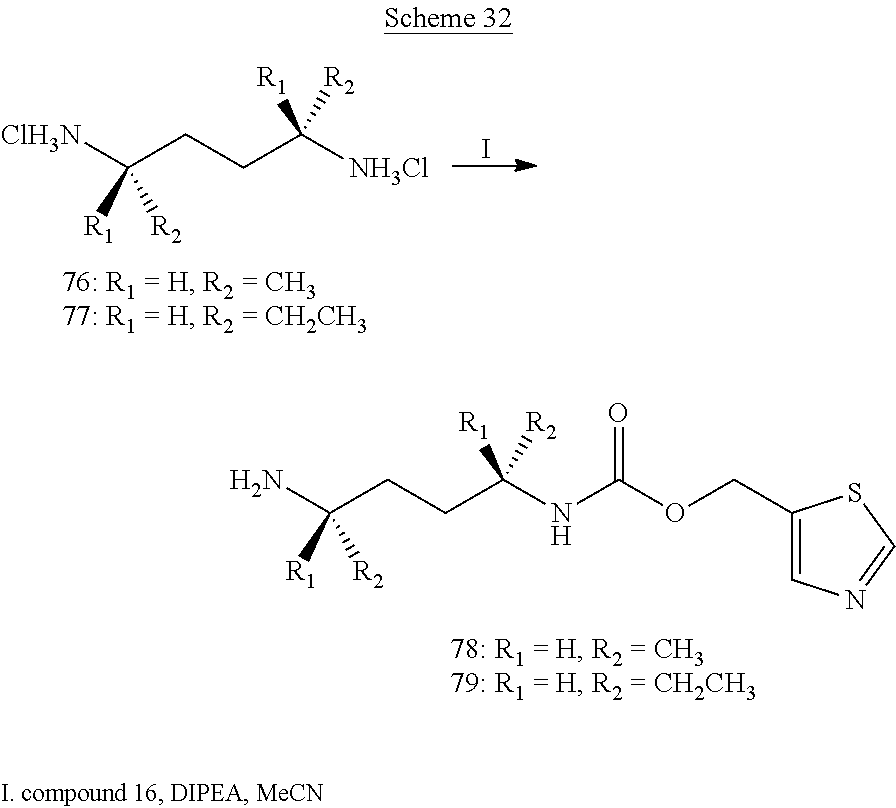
C(CCC([NH3Cl])([R2])[R1])([ClH3N])([R2])[R1].I.C(CCC(NC(OCC1=CN=CS1)=O)([R2])[R1])(N)([R2])[R1]
